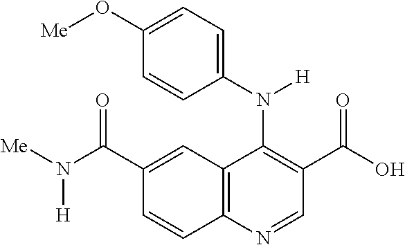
C1(C(N([Me])[H])=O)=CC2=C(C=C1)N=CC(C(O)=O)=C2N(C1=CC=C(O[Me])C=C1)[H]
